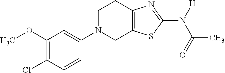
C1(OC)=C(Cl)C=CC(N2CC3=C(CC2)N=C(N([H])C(=O)C)S3)=C1
